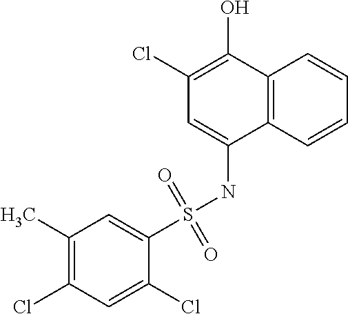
C1=C(S(NC2=CC(Cl)=C(O)C3=C2C=CC=C3)(=O)=O)C(Cl)=CC(Cl)=C1C
